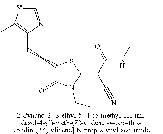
C(CC1C(=O)N(CC)C(=C(C#N)C(NCC#C)=O)S1)C1=C(C)NC=N1
